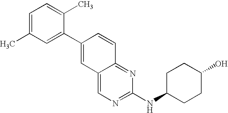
C1=C(C)C=C(C2=CC3=CN=C(NC4CCC(O)CC4)N=C3C=C2)C(C)=C1
